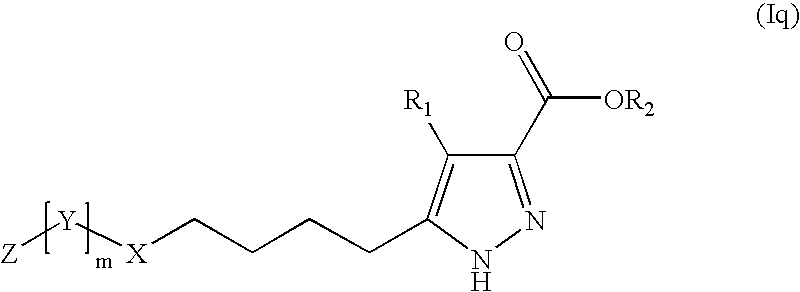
C1(C(=O)[OR2])=NNC(CCCC[X][Y][Z])=C1[R1]
